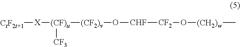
[CtF2t+1][X][(CF)u]([CF3])[(CF2)v]O[CHF][CF2]O[(CH2)w]C
